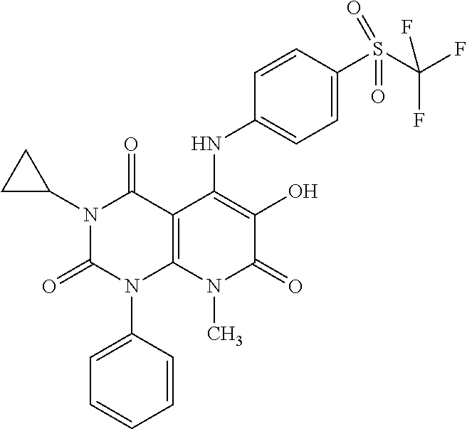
C1(NC2=C(O)C(=O)N(C)C3=C2C(=O)N(C2CC2)C(=O)N3C2=CC=CC=C2)=CC=C(S(C(F)(F)F)(=O)=O)C=C1
